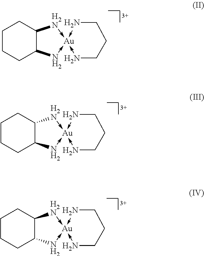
C1CCC2C(C1)[H2N]->[Au]1(-N2)-NCCCN->1.C1CCC2C(C1)[H2N]->[Au]1(-N2)-NCCCN->1.C1CCC2C(C1)[H2N]->[Au]1(-N2)-NCCCN->1
